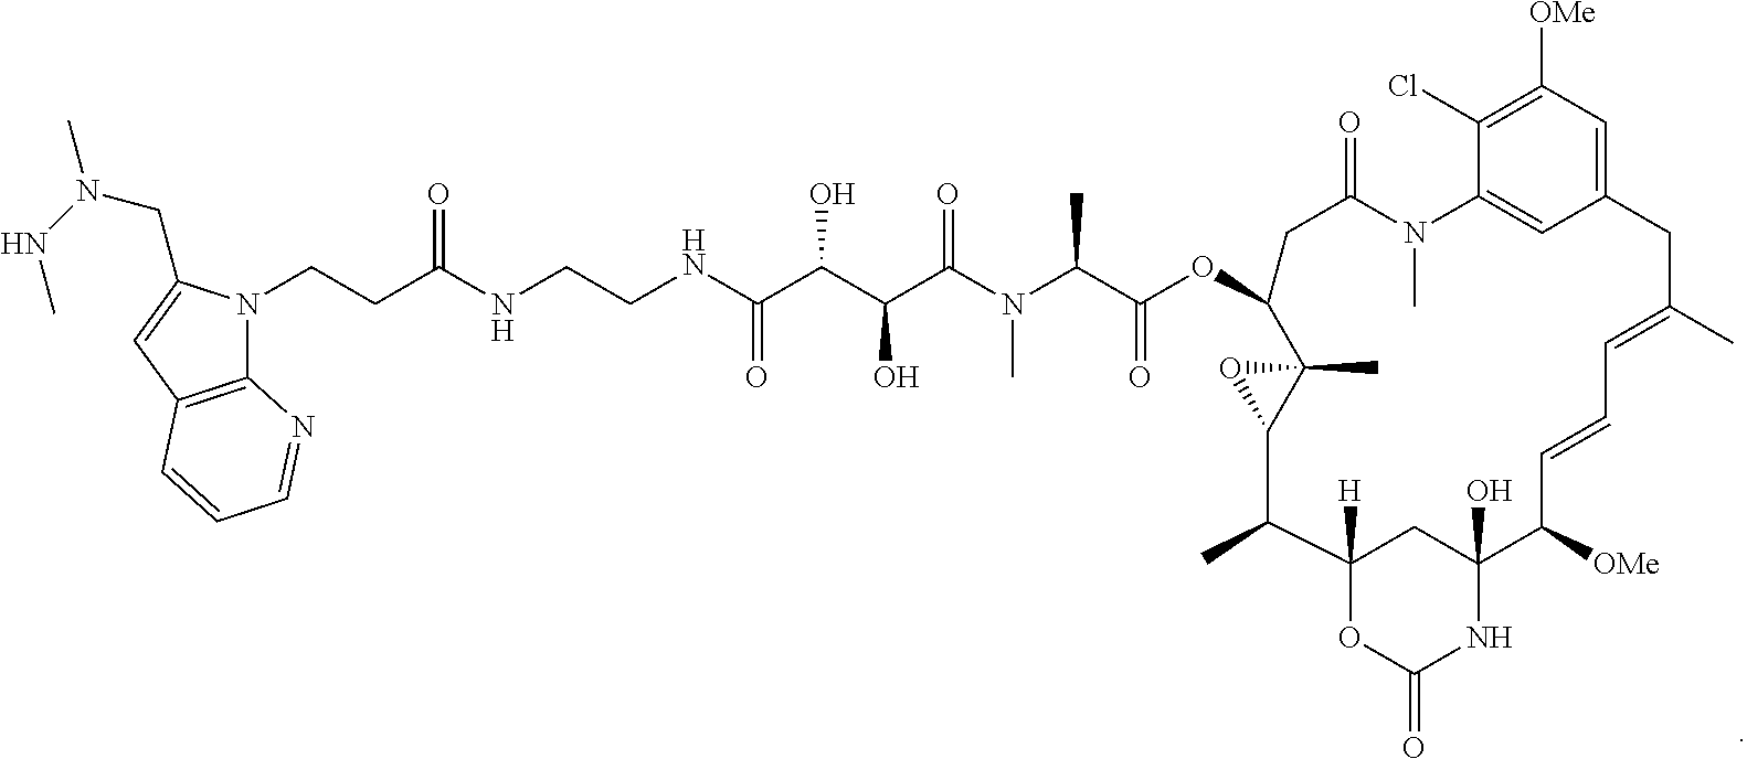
C12=C(C=C(CN(C)NC)N1CCC(NCCNC(C(C(C(N(C(C)C(OC1CC(=O)N(C)C3=CC(=CC([OMe])=C3Cl)CC(C)=CC=CC([OMe])C3(O)NC(=O)OC([H])(C3)C(C)C3C1(C)O3)=O)C)=O)O)O)=O)=O)C=CC=N2
